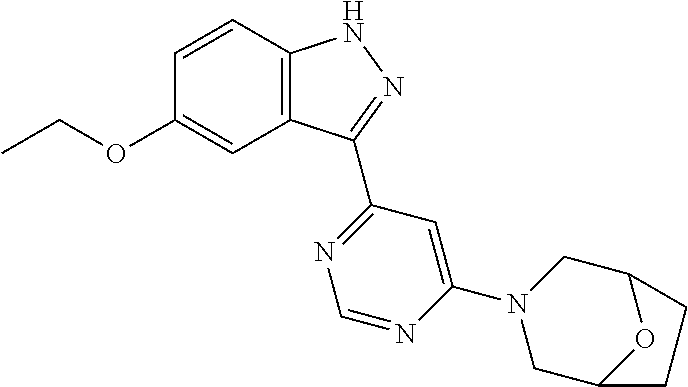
C12=C(C=CC(OCC)=C1)NN=C2C1=NC=NC(N2CC3OC(C2)CC3)=C1
